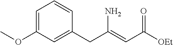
C1=C(OC)C=C(CC(=CC([OEt])=O)N)C=C1
